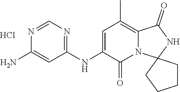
C1(NC2=CC(C)=C3N(C2=O)C2(NC3=O)CCCC2)=NC=NC(N)=C1.Cl
